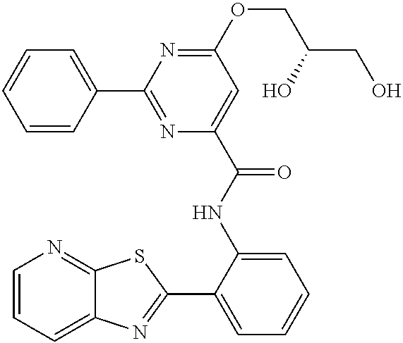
C1=CC=C2C(=N1)SC(C1=CC=CC=C1NC(=O)C1=CC(OCC(CO)O)=NC(C3=CC=CC=C3)=N1)=N2
